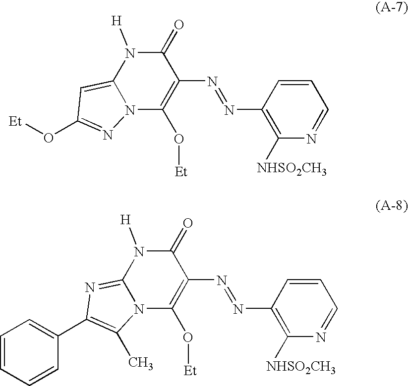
C1(N=NC2=C(O[Et])N3C(=CC(O[Et])=N3)N([H])C2=O)=C([NHSO2CH3])N=CC=C1.C1(N=NC2=C(O[Et])N3C(=NC(C4=CC=CC=C4)=C3C)N([H])C2=O)=C([NHSO2CH3])N=CC=C1
